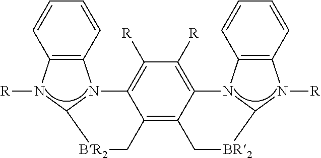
C12=C(N([R])C3N1C1=C([R])C([R])=C4C(=C1C[BR2]3)C[BR2]C1N4C3=C(N1[R])C=CC=C3)C=CC=C2
